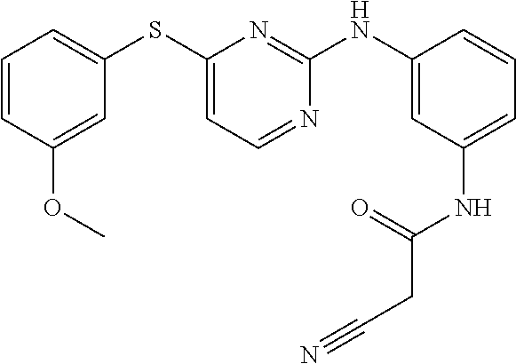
C1=CC(OC)=CC(SC2=CC=NC(NC3=CC(NC(=O)CC#N)=CC=C3)=N2)=C1
